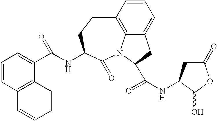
C1=CC2=C(C(C(NC3C(=O)N4C5=C(C=CC=C5CC4C(NC4C(O)OC(=O)C4)=O)CC3)=O)=C1)C=CC=C2
